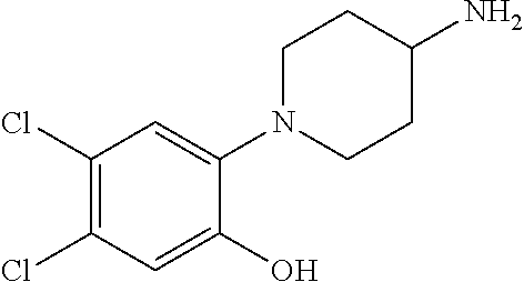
C1(Cl)=C(Cl)C=C(O)C(N2CCC(N)CC2)=C1
